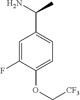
C1=C(F)C(OC[CF3])=CC=C1C(N)C
